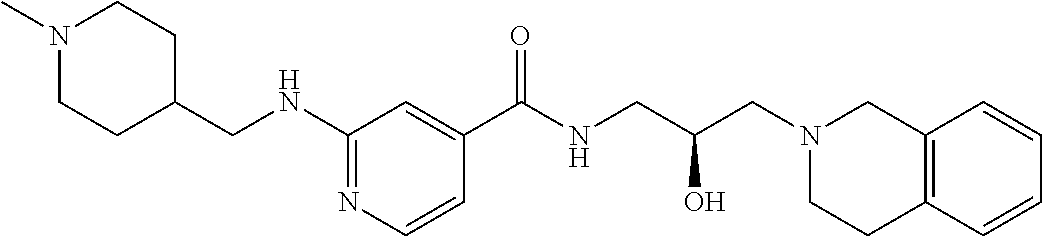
C1(C(NCC(CN2CC3=C(CC2)C=CC=C3)O)=O)=CC(NCC2CCN(C)CC2)=NC=C1
